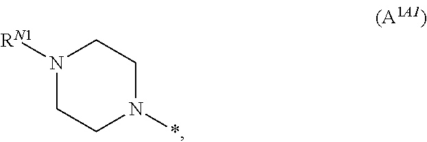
N1([RN1])CCN(*)CC1
